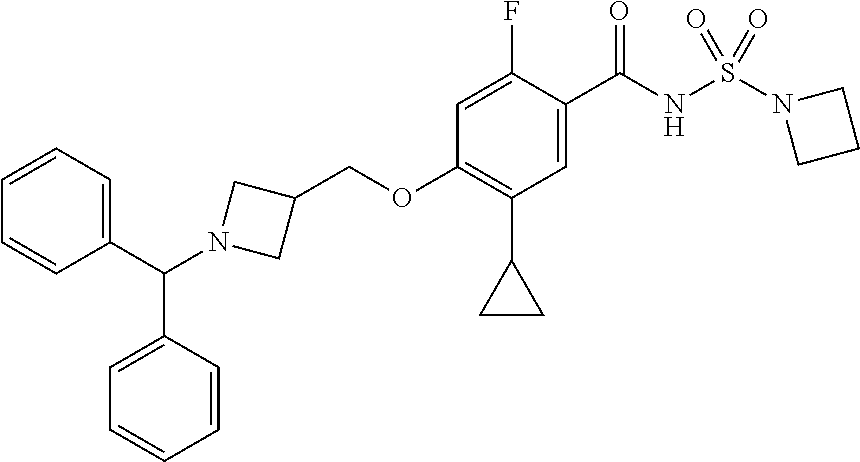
C1=CC=C(C(N2CC(COC3=C(C4CC4)C=C(C(NS(N4CCC4)(=O)=O)=O)C(F)=C3)C2)C2=CC=CC=C2)C=C1
